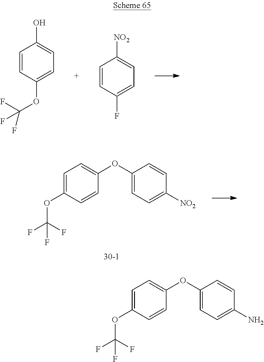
C1=CC(OC(F)(F)F)=CC=C1O.C1=CC(F)=CC=C1[NO2].C1=C(OC(F)(F)F)C=CC(OC2=CC=C([NO2])C=C2)=C1.C1=C(OC(F)(F)F)C=CC(OC2=CC=C(N)C=C2)=C1
